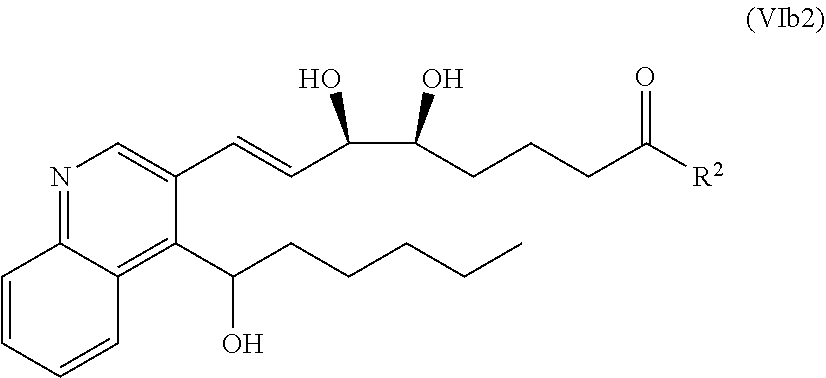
OC(CCCC([R2])=O)C(C=CC1=CN=C2C(=C1C(CCCCC)O)C=CC=C2)O
